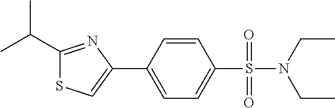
C1(C(C)C)=NC(C2=CC=C(S(=O)(=O)N(CC)CC)C=C2)=CS1
